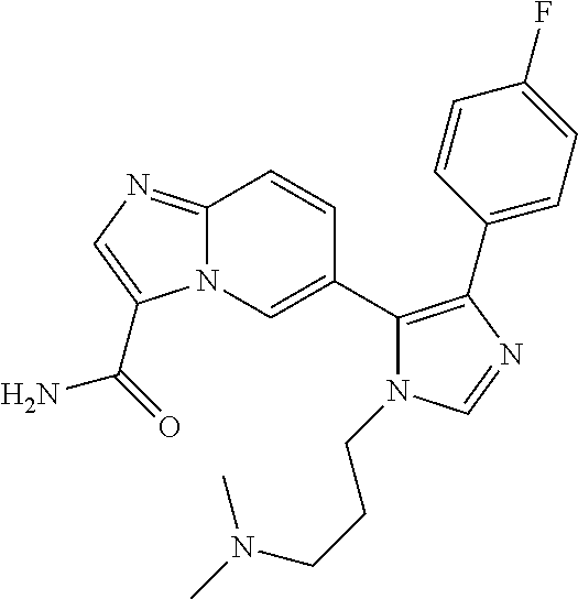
N12C(=NC=C1C(=O)N)C=CC(C1=C(C3=CC=C(F)C=C3)N=CN1CCCN(C)C)=C2
